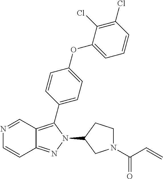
N1=CC2=C(C3=CC=C(OC4=CC=CC(Cl)=C4Cl)C=C3)N(C3CN(C(C=C)=O)CC3)N=C2C=C1
